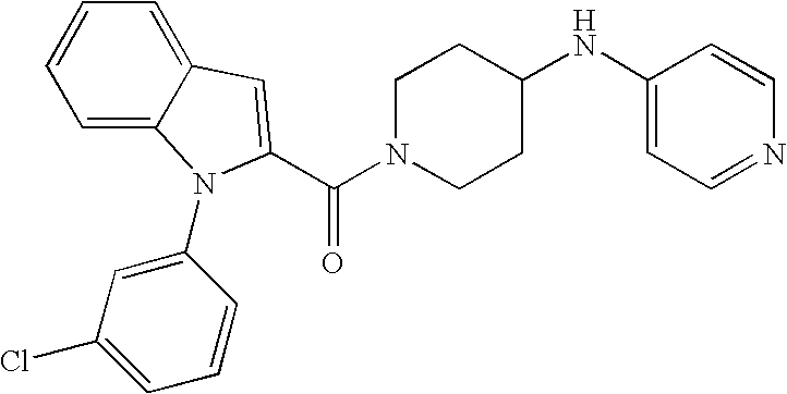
C1=CC=C2C(=C1)C=C(C(N1CCC(NC3=CC=NC=C3)CC1)=O)N2C1=CC(Cl)=CC=C1
